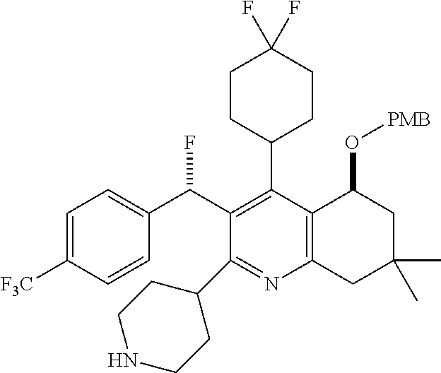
C1=C([F3C])C=CC(C(C2=C(C3CCC(F)(F)CC3)C3=C(N=C2C2CCNCC2)CC(C)(C)CC3O[PMB])F)=C1
